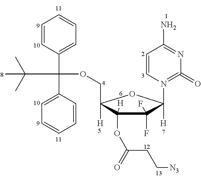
[N3]CCC(OC1([H])C(F)(F)C(N2=C(=O)N=C(N)C=C2)([H])OC1(COC(C1=CC=CC=C1)(C1=CC=CC=C1)C(C)(C)C)[H])=O
